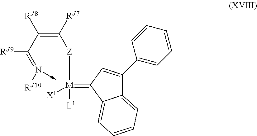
C12=CC=CC=C1C(=[M]([Z]C(=C(C(=N(->C)[RJ10])[RJ9])[RJ8])[RJ7])([L1])[X1])C=C2C1=CC=CC=C1
